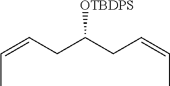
C(=CCC(CC=CC)[OTBDPS])C
